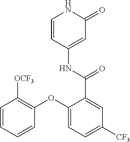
C1=CC(NC(=O)C2=CC([CF3])=CC=C2OC2=C([OCF3])C=CC=C2)=CC(=O)N1
